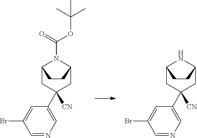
C12CC([CN])(C3=CN=CC(Br)=C3)CC(N1C(=O)OC(C)(C)C)CC2.C12CC([CN])(C3=CN=CC(Br)=C3)CC(N1)CC2
